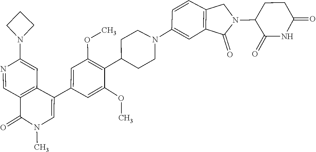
CN1C(=O)C2=C(C=C(N3CCC3)N=C2)C(C2=CC(OC)=C(C3CCN(C4=CC5=C(C=C4)CN(C4C(=O)NC(=O)CC4)C5=O)CC3)C(OC)=C2)=C1
